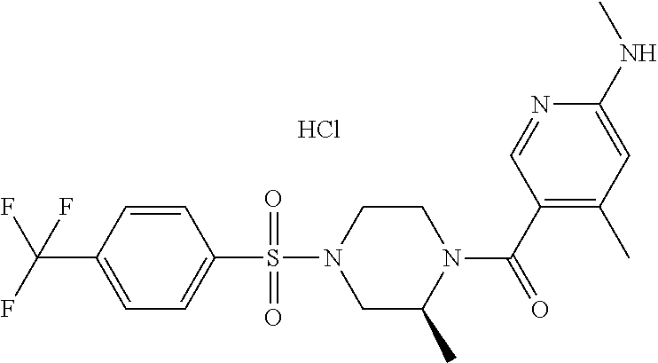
C1=CC(C(F)(F)F)=CC=C1S(N1CC(C)N(C(C2=C(C)C=C(NC)N=C2)=O)CC1)(=O)=O.Cl
